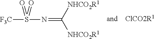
N(=C([NHCO2R1])[NHCO2R1])S([F3C])(=O)=O
